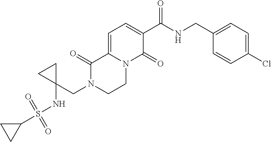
C1=C2N(C(=O)C(C(NCC3=CC=C(Cl)C=C3)=O)=C1)CCN(CC1(NS(C3CC3)(=O)=O)CC1)C2=O
